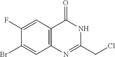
N1=C(CCl)NC(=O)C2=C1C=C(Br)C(F)=C2
